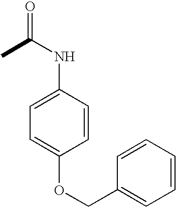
C1=CC(OCC2=CC=CC=C2)=CC=C1NC(C)=O
